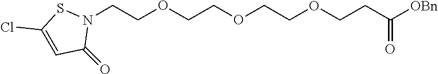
C1=C(Cl)SN(CCOCCOCCOCCC(=O)[OBn])C1=O
